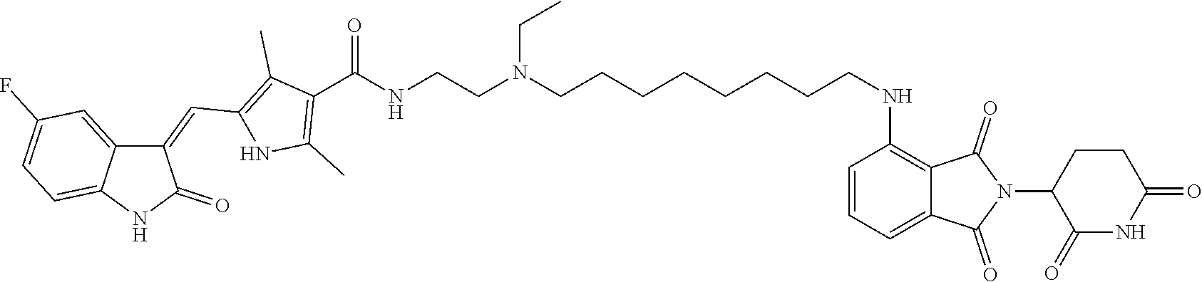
C1(NCCCCCCCCN(CCNC(C2=C(C)NC(C=C3C4=CC(F)=CC=C4NC3=O)=C2C)=O)CC)=C2C(=CC=C1)C(=O)N(C1C(=O)NC(=O)CC1)C2=O
